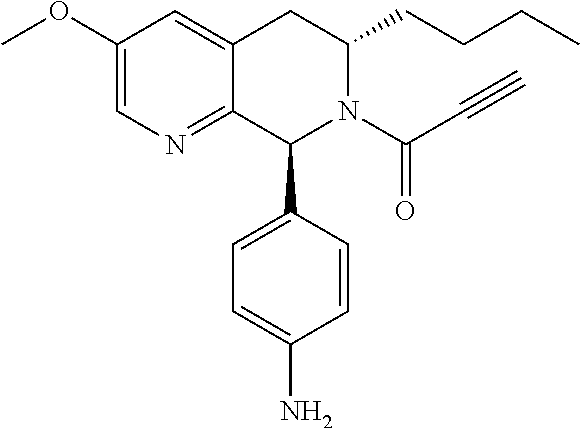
C12=NC=C(OC)C=C1CC(CCCC)N(C(C#C)=O)C2C1=CC=C(N)C=C1
